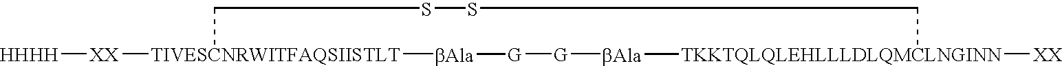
[HHHH][XX][TIVESCNRWITFAQSIISTLT]1[bAla][G][G][bAla][TKKTQLQLEHLLLDLQMCLNGINN]([XX])CSSC1
